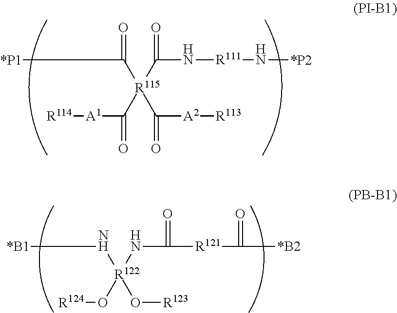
C(C(=O)[R115](C(N[R111]N[*P2])=O)(C([A1][R114])=O)C([A2][R113])=O)C[*P1].C(N[R122](NC([R121]C([*B2])=O)=O)(O[R124])O[R123])[*B1]
